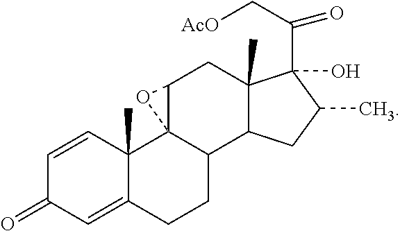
C1=CC2(C)C(=CC1=O)CCC1C23C(CC2(C)C1CC(C)C2(C(C[AcO])=O)O)O3
